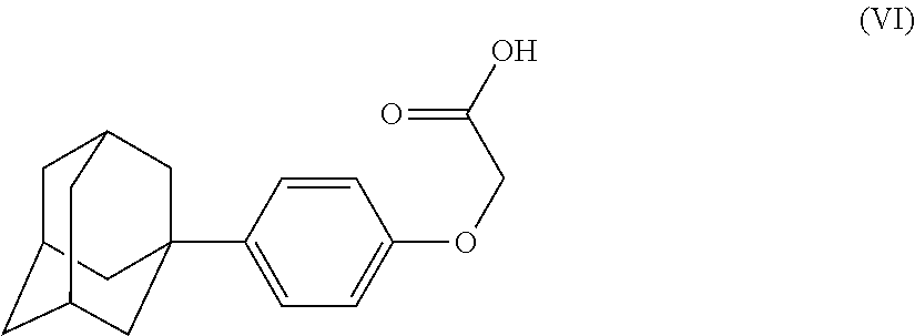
C1(C23CC4CC(CC(C2)C4)C3)=CC=C(OCC(=O)O)C=C1
